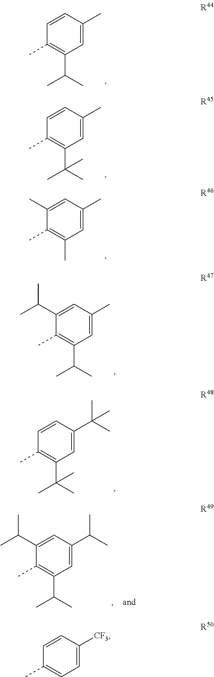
C1=CC(C)=CC(C(C)C)=C1C.C1=CC(C)=CC(C(C)(C)C)=C1C.C1(C)=CC(C)=CC(C)=C1C.C1(C(C)C)=CC(C)=CC(C(C)C)=C1C.C1=CC(C(C)(C)C)=CC(C(C)(C)C)=C1C.C1(C(C)C)=CC(C(C)C)=CC(C(C)C)=C1C.C1=CC([CF3])=CC=C1C
